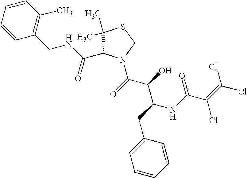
C1(C)(C)C(C(NCC2=C(C)C=CC=C2)=O)N(C(C(C(NC(C(=C(Cl)Cl)Cl)=O)CC2=CC=CC=C2)O)=O)CS1
